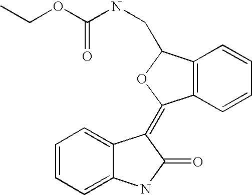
C12=C(C=CC=C1)C(CNC(OCC)=O)OC2=C1C2=CC=CC=C2NC1=O
